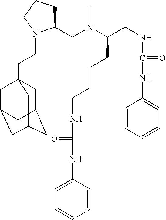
C(CNC(NC1=CC=CC=C1)=O)(N(C)CC1CCCN1CCC12CC3CC(CC(C1)C3)C2)CCCCNC(=O)NC1=CC=CC=C1
